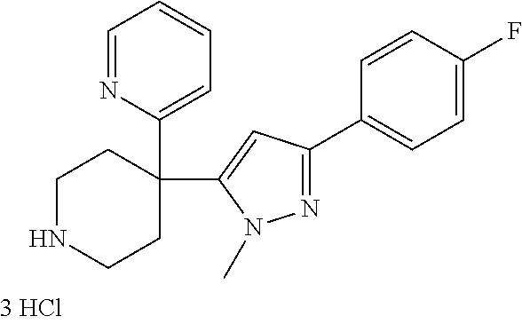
C1=NC(C2(C3=CC(C4=CC=C(F)C=C4)=NN3C)CCNCC2)=CC=C1
